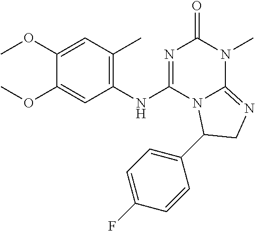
C1(OC)=CC(C)=C(NC2=NC(=O)N(C)C3=NCC(C4=CC=C(F)C=C4)N23)C=C1OC
